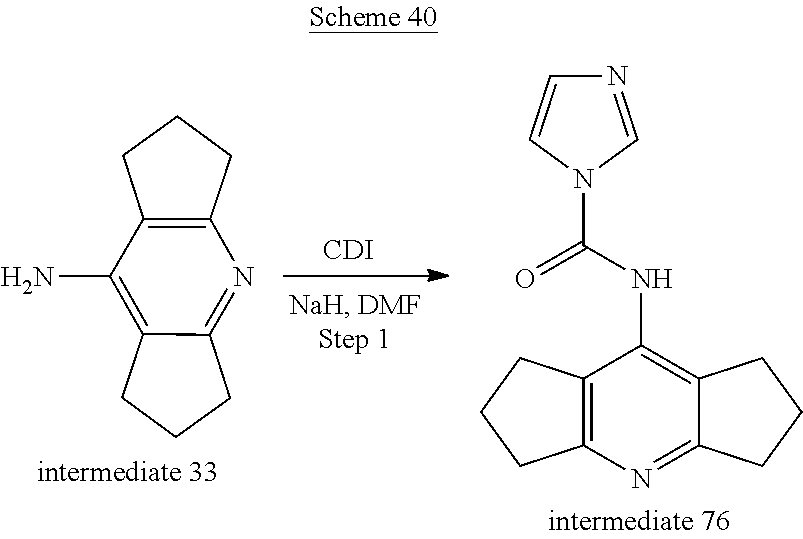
[CDI].C1(N)=C2CCCC2=NC2=C1CCC2.C12=C(NC(=O)N3C=CN=C3)C3=C(N=C1CCC2)CCC3
